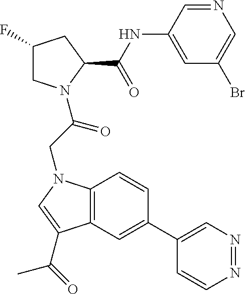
C1(F)CN(C(CN2C3=C(C=C(C4=CN=NC=C4)C=C3)C(C(C)=O)=C2)=O)C(C(NC2=CC(Br)=CN=C2)=O)C1
